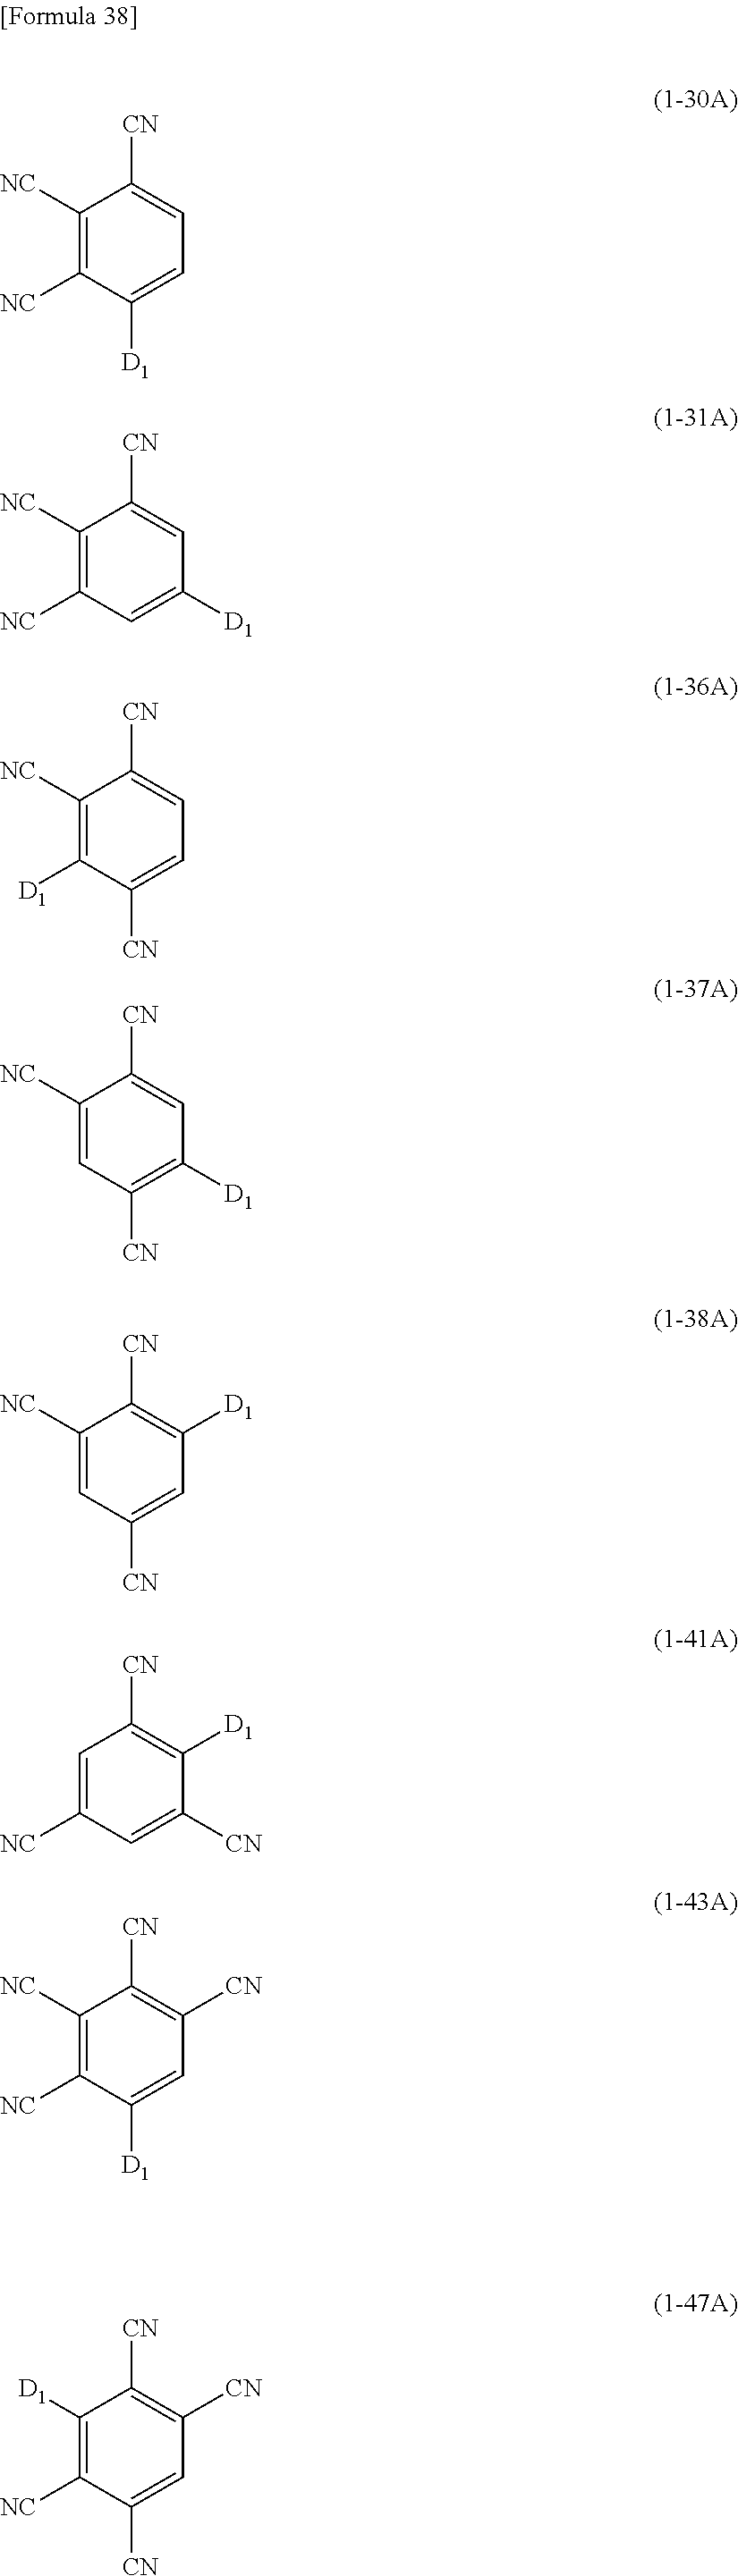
C1([NC])=C([NC])C([D1])=CC=C1[CN].C1([NC])=C([NC])C=C([D1])C=C1[CN].C1([NC])=C([D1])C([CN])=CC=C1[CN].C1([NC])=CC([CN])=C([D1])C=C1[CN].C1([NC])=CC([CN])=CC([D1])=C1[CN].C1([NC])=CC([CN])=C([D1])C([CN])=C1.C1([NC])=C([NC])C([D1])=CC([CN])=C1[CN].C1([NC])=C([D1])C([CN])=C([CN])C=C1[CN]
